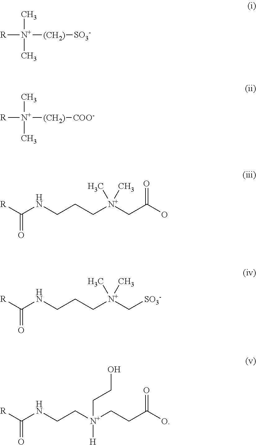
[R][N+]([(CH2)][SO3-])(C)C.[R][N+]([(CH2)][COO-])(C)C.[R]C(NCCC[N+](CC(O)=O)(C)C)=O.[R]C(NCCC[N+](C[SO3-])(C)C)=O.[R]C(NCC[N+](CCC(O)=O)([H])CCO)=O
